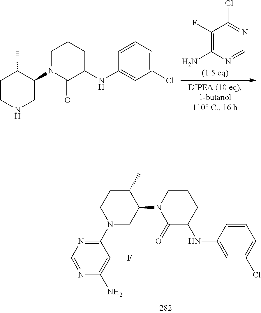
C1(F)=C(N)N=CN=C1Cl.C1(N2C(=O)C(NC3=CC(Cl)=CC=C3)CCC2)C(C)CCNC1.C1(N2CC(N3C(=O)C(NC4=CC(Cl)=CC=C4)CCC3)C(C)CC2)=NC=NC(N)=C1F
